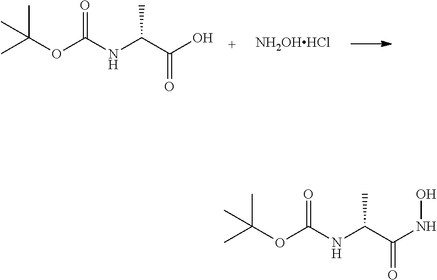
CC(OC(NC(C(O)=O)C)=O)(C)C.[NH2OHHCl].CC(OC(NC(C(NO)=O)C)=O)(C)C
